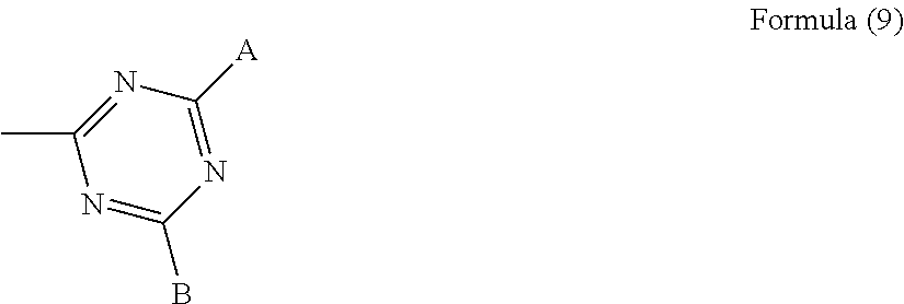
N1=C(B)N=C([A])N=C1C
